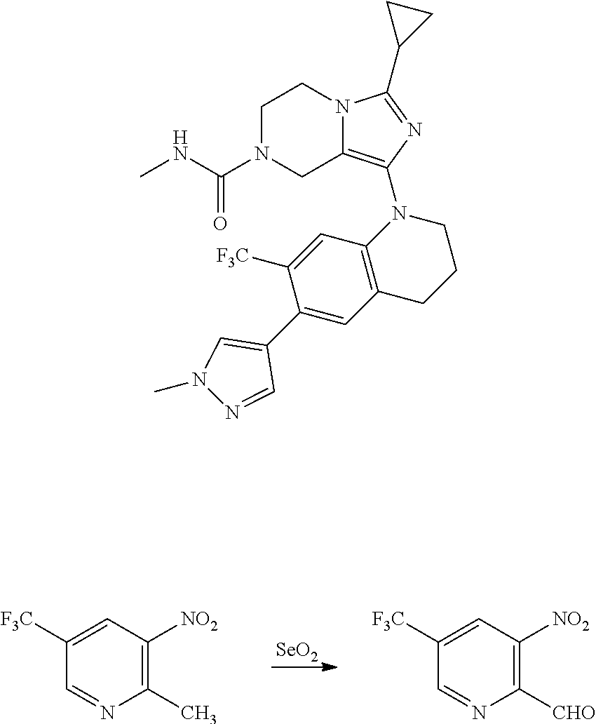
[SeO2].C1(C)=C([NO2])C=C([F3C])C=N1.C1([CHO])=C([NO2])C=C([F3C])C=N1.C1N(C(NC)=O)CC2=C(N3C4=C(CCC3)C=C(C3=CN(C)N=C3)C([F3C])=C4)N=C(C3CC3)N2C1
